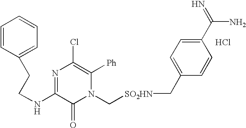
Cl.N1=C(NCCC2=CC=CC=C2)C(=O)N(C[SO2HN]CC2=CC=C(C(=N)N)C=C2)C([Ph])=C1Cl
